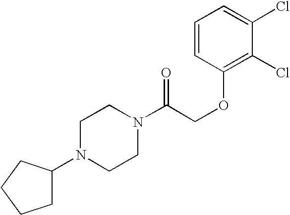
C(COC1=C(Cl)C(Cl)=CC=C1)(=O)N1CCN(C2CCCC2)CC1
